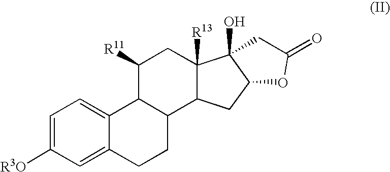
C1=C2C(=CC=C1[R3O])C1C(CC2)C2C([R13])(CC1[R11])C1(O)C(C2)OC(=O)C1
